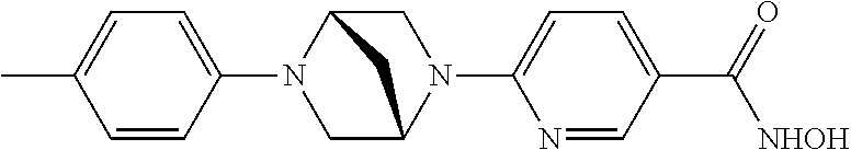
C1=CC(N2CC3N(C4=CC=C(C(=O)[NHOH])C=N4)CC2C3)=CC=C1C
